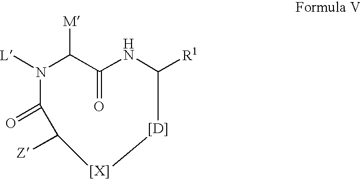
[L]N1C([M])C(=O)NC([R1])[[D]][[X]]C([Z])C1=O
